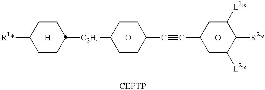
[R1*]C1CCC([C2H4]C2CCC(C#CC3CC([L2*])C([R2*])C([L1*])C3)CC2)CC1.[H].O.O
